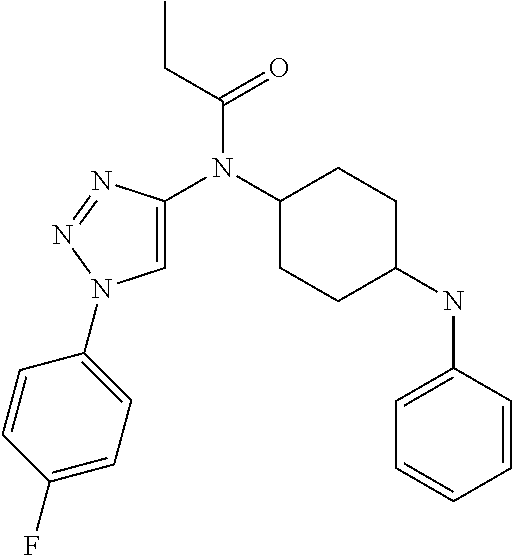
C1=C(N(C2CCC(NC3=CC=CC=C3)CC2)C(CC)=O)N=NN1C1=CC=C(F)C=C1
